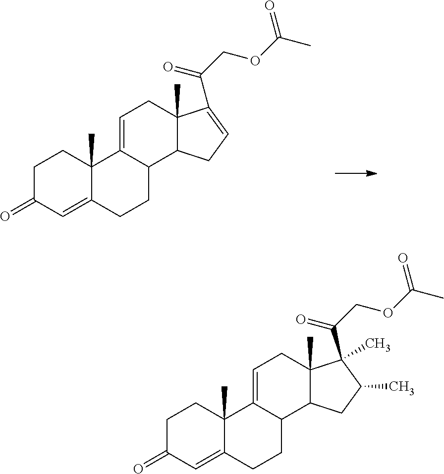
C12(C)C(CC=C1C(=O)COC(C)=O)C1C(=CC2)C2(C)C(=CC(=O)CC2)CC1.CC1CC2C(C)(C1(C(=O)COC(C)=O)C)CC=C1C2CCC2=CC(=O)CCC12C
